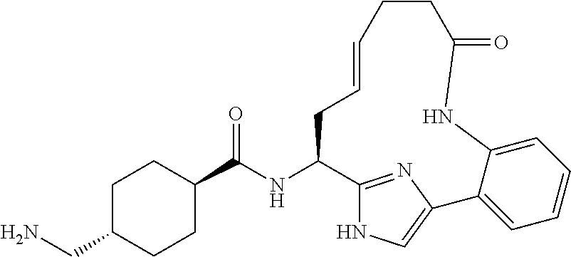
C1(C(NC2CC=CCCC(=O)NC3=CC=CC=C3C3=CNC2=N3)=O)CCC(CN)CC1
